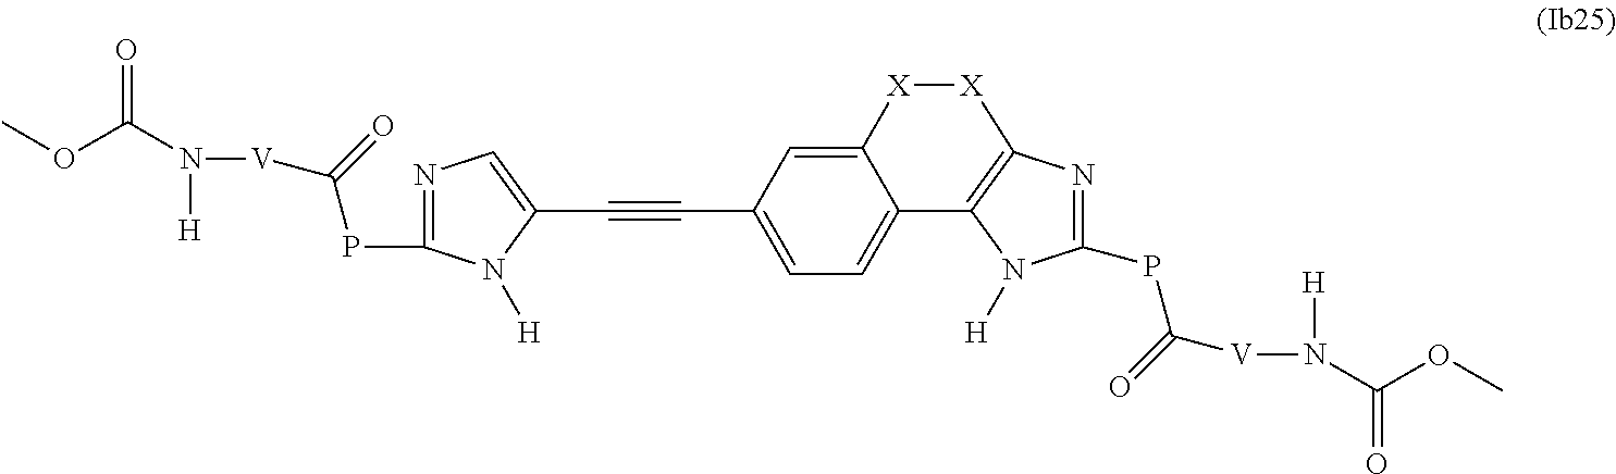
C1(C#CC2=CN=C(PC([V]N(C(OC)=O)[H])=O)N2[H])=CC=C2C(=C1)[X][X]C1=C2N([H])C(PC([V]N([H])C(OC)=O)=O)=N1
